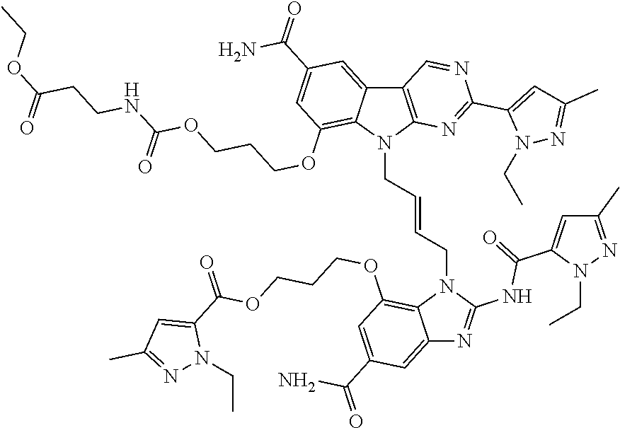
C12=CC(C(=O)N)=CC(OCCCOC(C3=CC(C)=NN3CC)=O)=C1N(CC=CCN1C3=C(C4=CC(C(=O)N)=CC(OCCCOC(NCCC(OCC)=O)=O)=C14)C=NC(C1=CC(C)=NN1CC)=N3)C(NC(C1=CC(C)=NN1CC)=O)=N2
